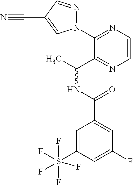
C1(N2N=CC(C#N)=C2)=NC=CN=C1C(C)NC(=O)C1=CC(F)=CC(S(F)(F)(F)(F)F)=C1
